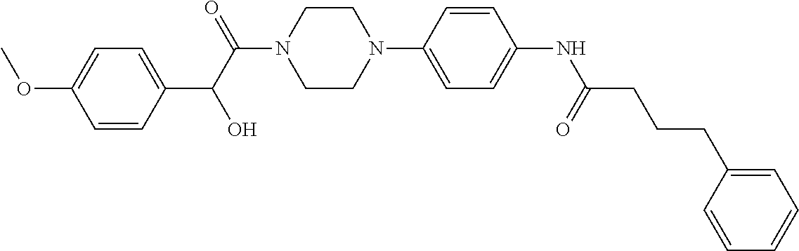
C1=C(C(C(=O)N2CCN(C3=CC=C(NC(CCCC4=CC=CC=C4)=O)C=C3)CC2)O)C=CC(OC)=C1
